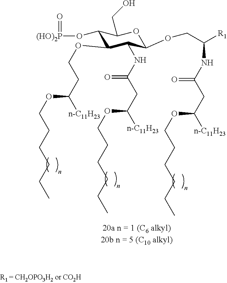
C1(O[(HO)2P]=O)C(OCCC(OCCCCCC)[n-C11H23])C(NC(CC(OCCCCCC)[n-C11H23])=O)C(OCC(NC(CC(OCCCCCC)[n-C11H23])=O)[R1])OC1CO
